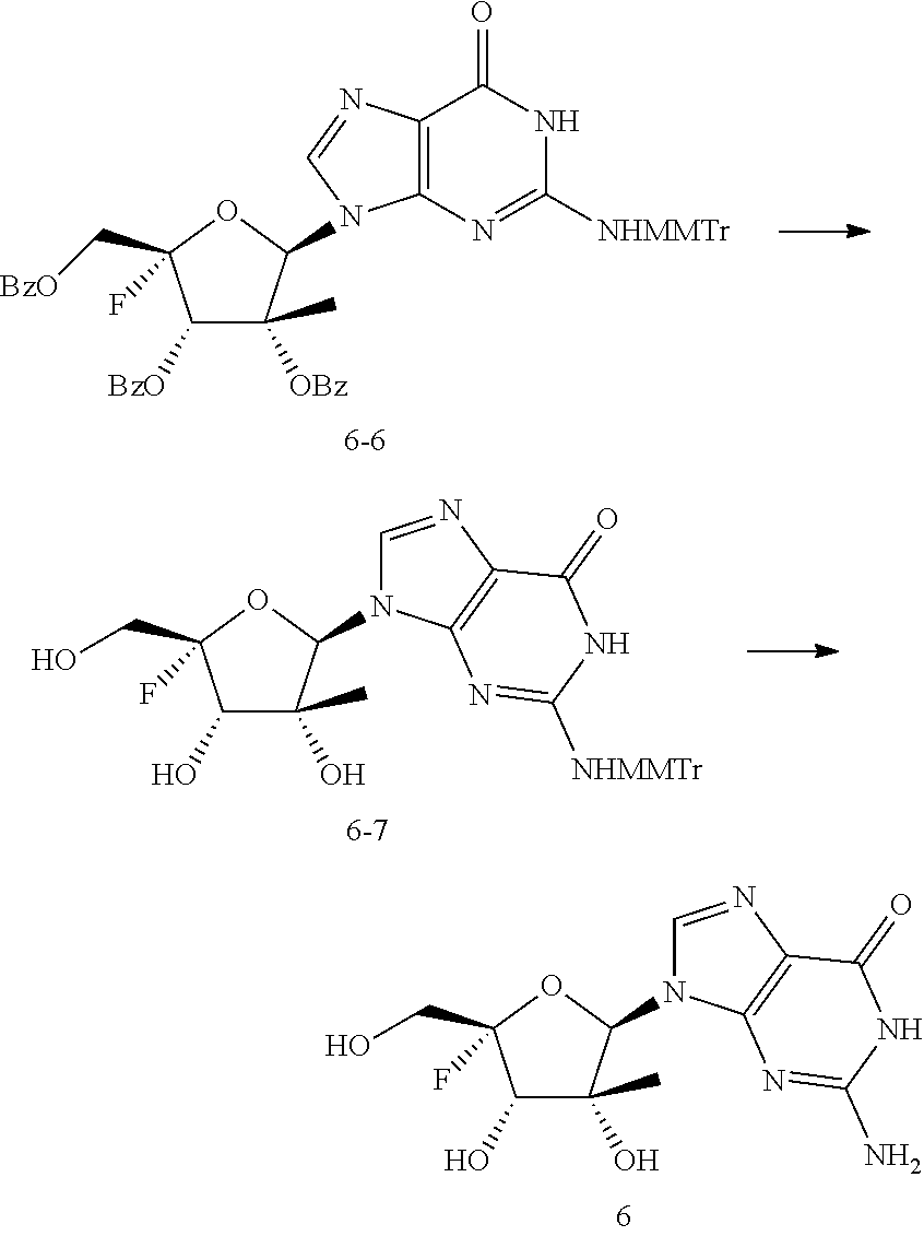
C1(O)C(O)(C)C(N2C=NC3=C2N=C(N)NC3=O)OC1(CO)F.C1([BzO])C([OBz])(C)C(N2C3=C(C(=O)NC([NHMMTr])=N3)N=C2)OC1(C[BzO])F.C1(O)C(O)(C)C(N2C=NC3=C2N=C([NHMMTr])NC3=O)OC1(CO)F
